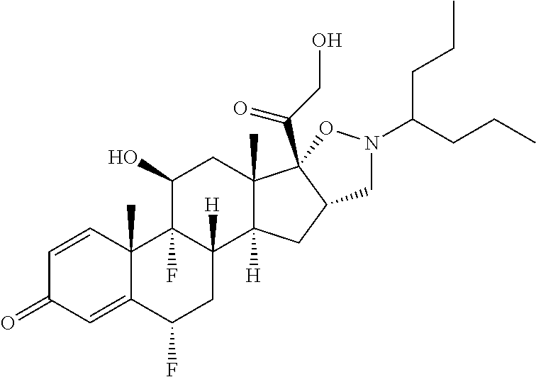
C1=CC2(C)C(=CC1=O)C(F)CC1([H])C2(F)C(O)CC2(C)C1([H])CC1C2(C(CO)=O)ON(C(CCC)CCC)C1
